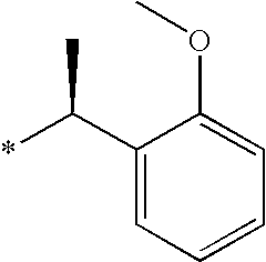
C1(C(*)C)=CC=CC=C1OC
